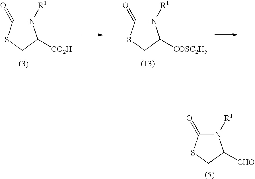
N1([R1])C(=O)SCC1[CO2H].N1([R1])C(=O)SCC1[COSC2H5].N1([R1])C(=O)SCC1[CHO]
